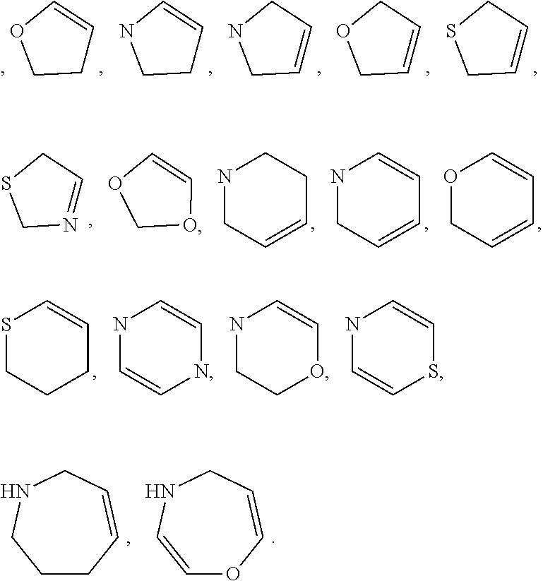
C1=CCOC1.C1=CCSC1.C1C=COC1.C1C=CNC1.C1=CCNC1.N1=CCSC1.O1C=COC1.N1CC=CCC1.N1CC=CC=C1.O1CC=CC=C1.S1CCCC=C1.N1C=CNC=C1.N1CCOC=C1.N1C=CSC=C1.C1CC=CCNC1.C1=CNCC=CO1
